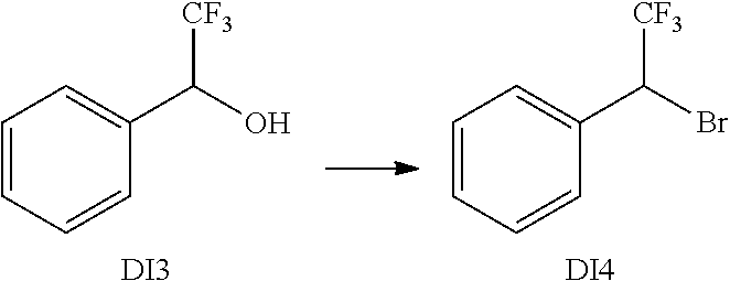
C1=CC=CC(C(O)[CF3])=C1.[DI3].C1=CC=CC(C(Br)[CF3])=C1.[DI4]
